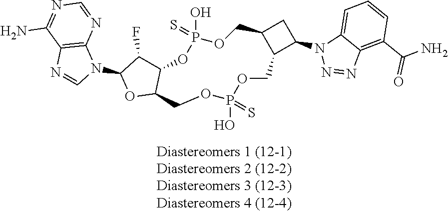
C12=C(N=CN=C1N)N(C1OC3C(C1F)OP(=S)(O)OCC1C(C(N4N=NC5=C(C(N)=O)C=CC=C45)C1)COP(=S)(O)OC3)C=N2
